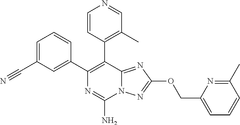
C1=C(C#N)C=C(C2=C(C3=C(C)C=NC=C3)C3=NC(OCC4=CC=CC(C)=N4)=NN3C(N)=N2)C=C1
